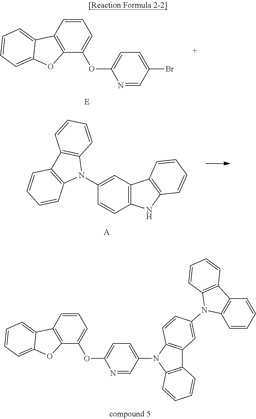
C1=CC2=C(C(OC3=CC=C(Br)C=N3)=C1)OC1=CC=CC=C21.C12=C(C=C(N3C4=C(C5=C3C=CC=C5)C=CC=C4)C=C1)C1=C(N2)C=CC=C1.[A].C1=CC2=C(C(OC3=CC=C(N4C5=C(C6=C4C=CC(N4C7=C(C8=C4C=CC=C8)C=CC=C7)=C6)C=CC=C5)C=N3)=C1)OC1=CC=CC=C21
